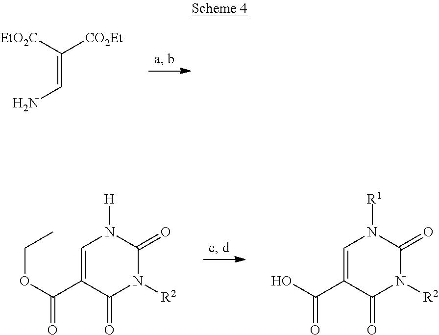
C(=CN)([EtO2C])[CO2Et].C1=C(C(OCC)=O)C(=O)N([R2])C(=O)N1[H].C1=C(C(O)=O)C(=O)N([R2])C(=O)N1[R1]
